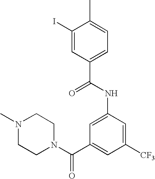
C1(I)=CC(C(=O)NC2=CC(C(N3CCN(C)CC3)=O)=CC([CF3])=C2)=CC=C1C
